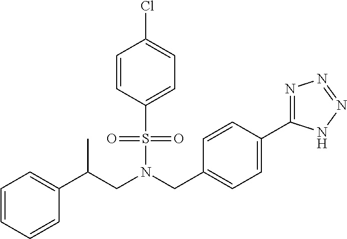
N(S(C1=CC=C(Cl)C=C1)(=O)=O)(CC1=CC=C(C2=NN=NN2)C=C1)CC(C1=CC=CC=C1)C
